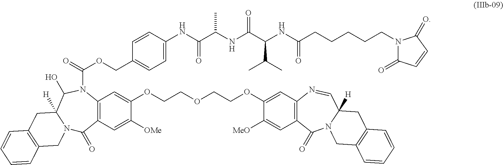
C12=C(C=C([OMe])C(OCCOCCOC3=CC4=C(C=C3[MeO])C(=O)N3C([H])(C=N4)CC4=C(C3)C=CC=C4)=C1)C(=O)N1C([H])(C(O)N2C(=O)OCC2=CC=C(NC(C(NC(C(NC(CCCCCN3C(=O)C=CC3=O)=O)C(C)C)=O)C)=O)C=C2)CC2=C(C1)C=CC=C2
